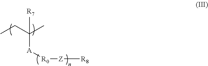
C([A][R0][Z][R8])(CC)(C)[R7]
